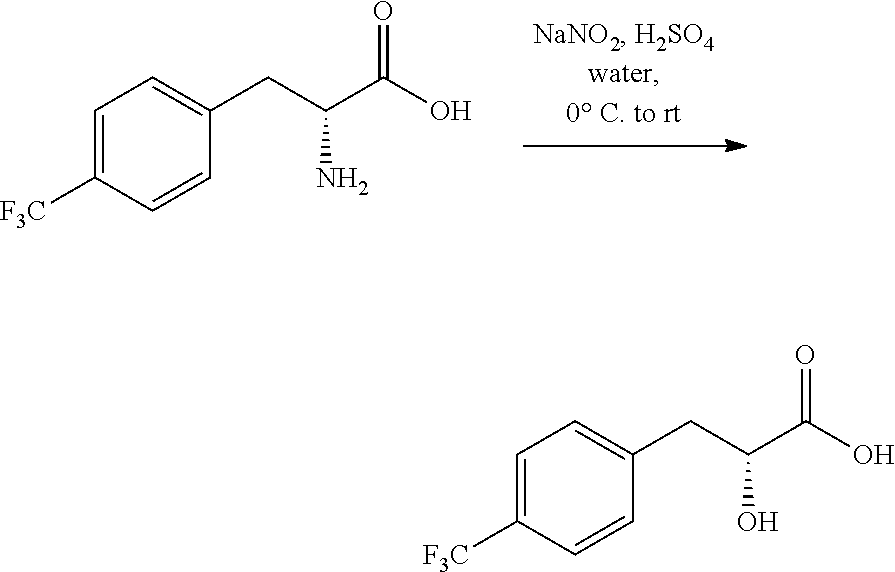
C1=C([F3C])C=CC(CC(C(O)=O)N)=C1.C1=C([F3C])C=CC(CC(C(O)=O)O)=C1
